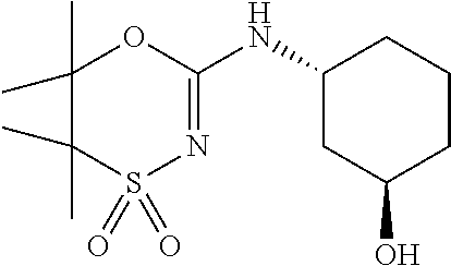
C1(C)(C)C(C)(C)S(=O)(=O)N=C(NC2CC(O)CCC2)O1
